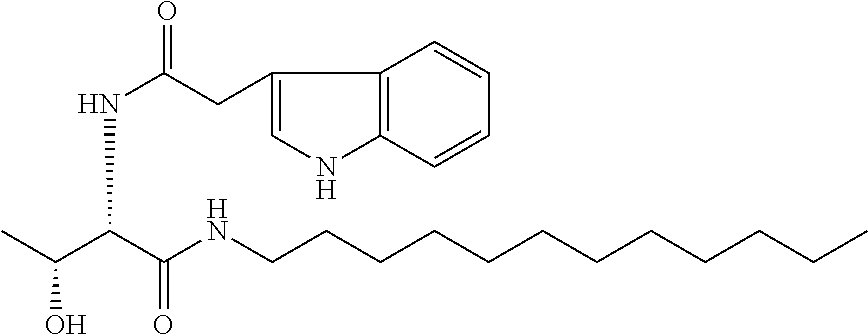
CC(C(C(NCCCCCCCCCCCC)=O)NC(CC1=CNC2=C1C=CC=C2)=O)O
